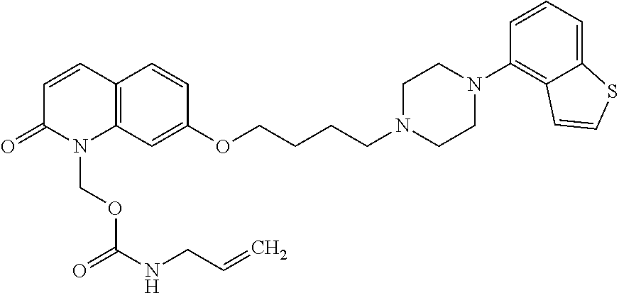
C1=CC2=C(N(COC(=O)NCC=C)C1=O)C=C(OCCCCN1CCN(C3=C4C(=CC=C3)SC=C4)CC1)C=C2
